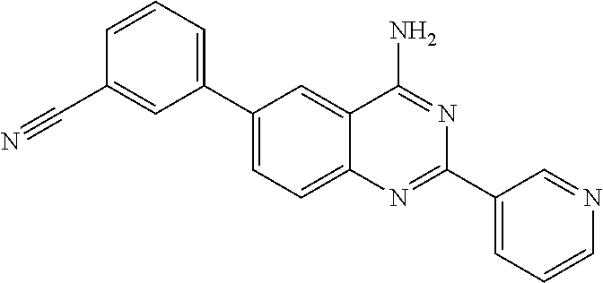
C1(C2=CC=CC(C#N)=C2)=CC=C2C(=C1)C(N)=NC(C1=CC=CN=C1)=N2
